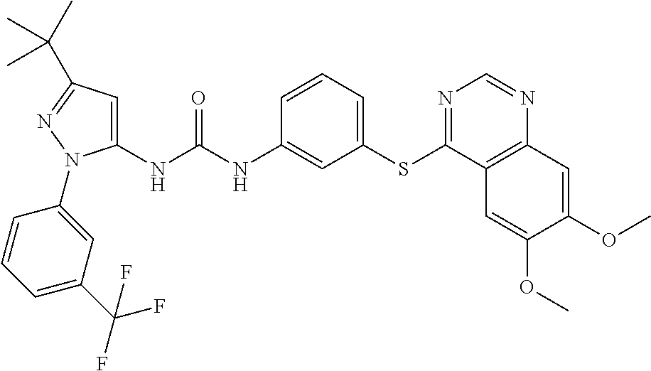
C1(NC(NC2=CC(SC3=NC=NC4=C3C=C(OC)C(OC)=C4)=CC=C2)=O)=CC(C(C)(C)C)=NN1C1=CC(C(F)(F)F)=CC=C1
